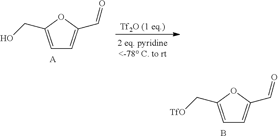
C1=C(C[TfO])OC(C=O)=C1.B.C1=C(CO)OC(C=O)=C1.[A]
